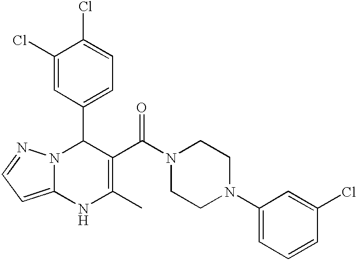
C1(Cl)=CC(C2N3C(=CC=N3)NC(C)=C2C(N2CCN(C3=CC=CC(Cl)=C3)CC2)=O)=CC=C1Cl
